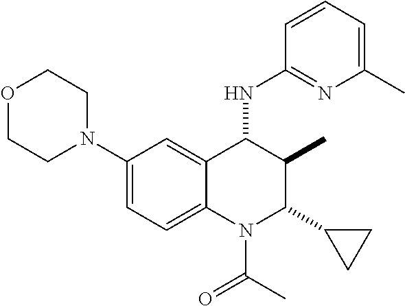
C1(N2CCOCC2)=CC=C2C(=C1)C(NC1=NC(C)=CC=C1)C(C)C(C1CC1)N2C(C)=O
